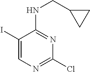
C1(I)=CN=C(Cl)N=C1NCC1CC1
